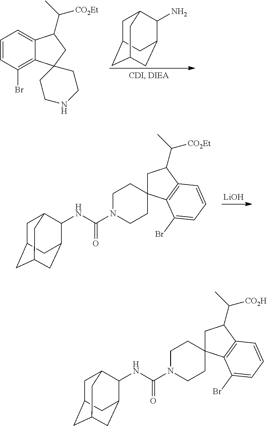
C1=CC(Br)=C2C(=C1)C(C(C)[CO2Et])CC21CCNCC1.C1C2CC3CC(C(N)C1C3)C2.C12(CC(C(C)[CO2Et])C3=C1C(Br)=CC=C3)CCN(C(=O)NC1C3CC4CC(CC1C4)C3)CC2.[LiOH].C12(CC(C(C)[CO2H])C3=C1C(Br)=CC=C3)CCN(C(=O)NC1C3CC4CC(CC1C4)C3)CC2
